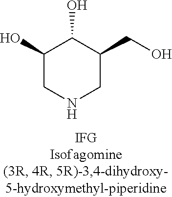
C1(O)CNCC(CO)C1O
